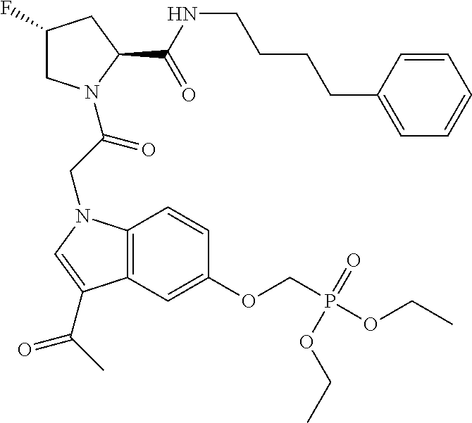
C1(F)CN(C(CN2C3=C(C=C(OCP(OCC)(=O)OCC)C=C3)C(C(C)=O)=C2)=O)C(C(NCCCCC2=CC=CC=C2)=O)C1
